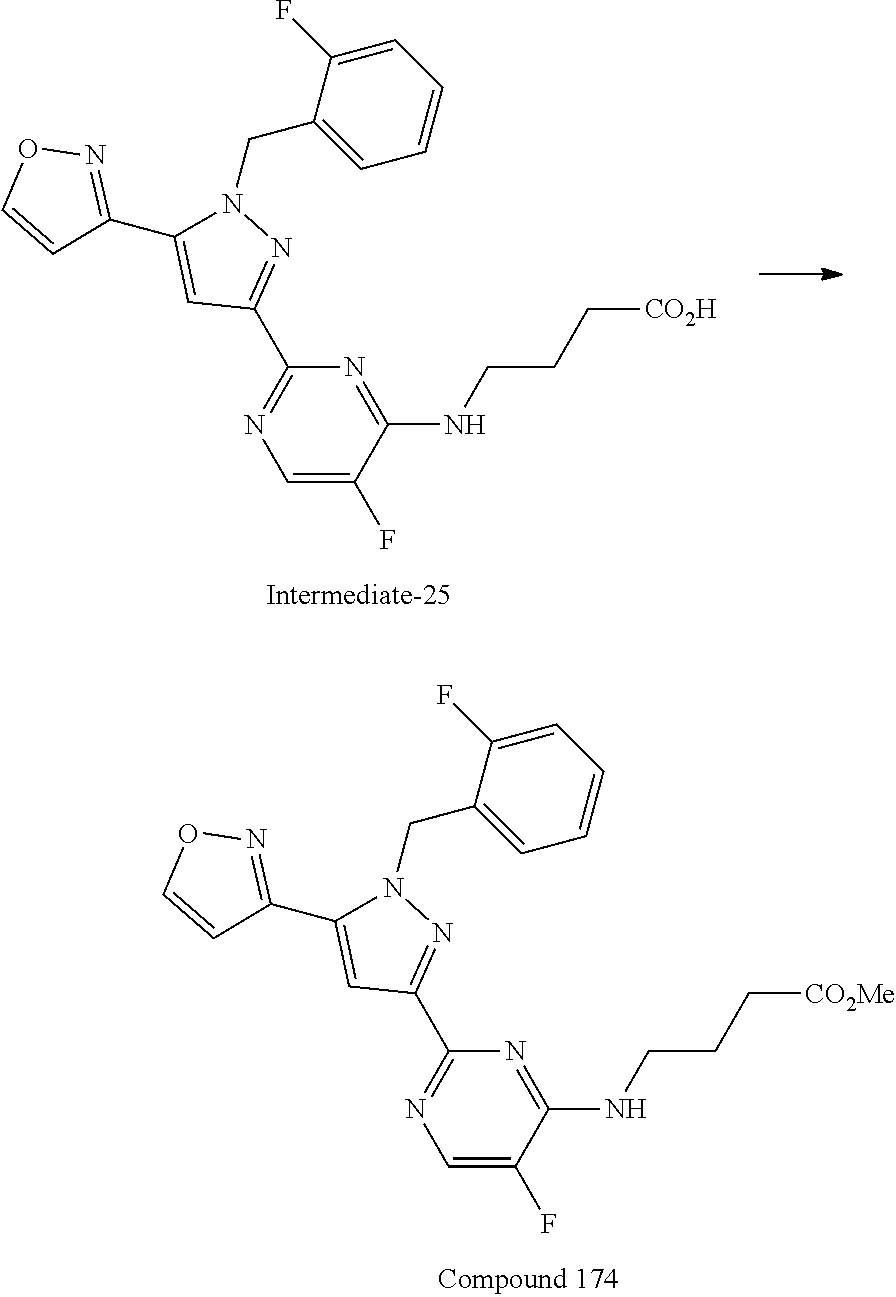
C1=C(F)C(NCCC[CO2H])=NC(C2=NN(CC3=CC=CC=C3F)C(C3=NOC=C3)=C2)=N1.C1=C(F)C(NCCC[CO2Me])=NC(C2=NN(CC3=CC=CC=C3F)C(C3=NOC=C3)=C2)=N1
